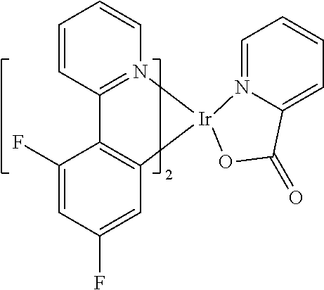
C1=CC2=N(C=C1)[Ir]1(C3=C2C(F)=CC(F)=C3)N2=CC=CC=C2C(=O)O1
